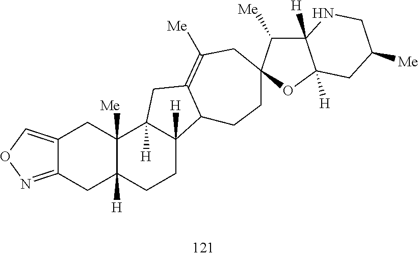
C12=NOC=C1CC1([Me])C([H])(C2)CCC2([H])C1([H])CC1=C([Me])CC3(CCC21)C([Me])C1([H])C([H])(O3)CC([Me])CN1
